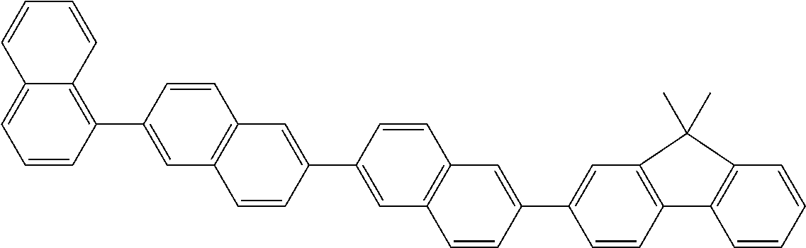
C1(C2=CC3=C(C=C(C4=CC5=C(C=C(C6=C7C(=CC=C6)C=CC=C7)C=C5)C=C4)C=C3)C=C2)=CC2=C(C=C1)C1=C(C=CC=C1)C2(C)C
